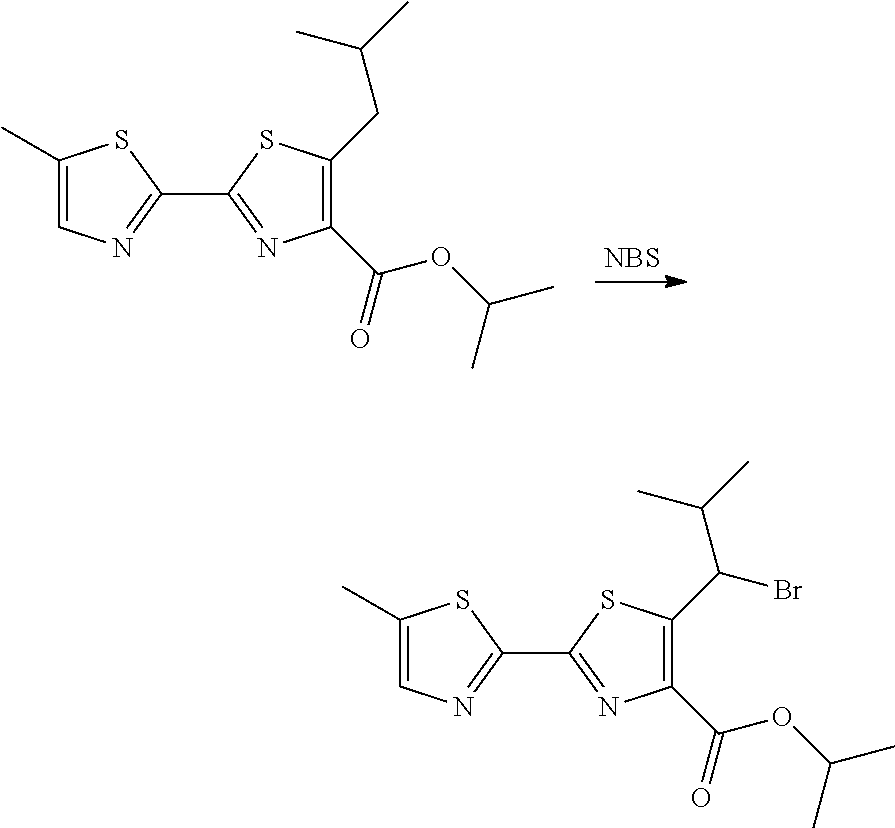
[NBS].C1(C)=CN=C(C2=NC(C(OC(C)C)=O)=C(CC(C)C)S2)S1.C1(C)=CN=C(C2=NC(C(OC(C)C)=O)=C(C(Br)C(C)C)S2)S1
